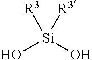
O[Si](O)([R3])[R3]
